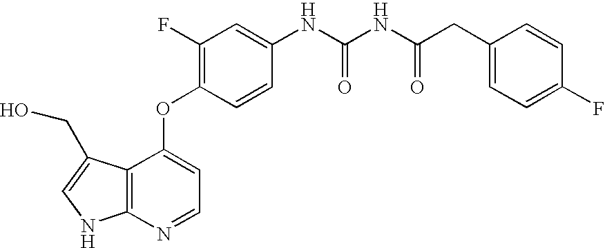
O(C1=CC=NC2=C1C(CO)=CN2)C1=C(F)C=C(NC(NC(CC2=CC=C(F)C=C2)=O)=O)C=C1
